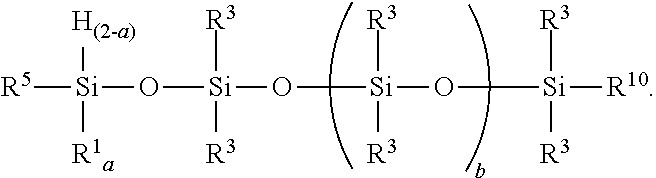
O([Si](O[Si](O[Si]([R10])([R3])[R3])([R3])[R3])([R3])[R3])[Si]([R5])([H(2-a)])[R1a]
